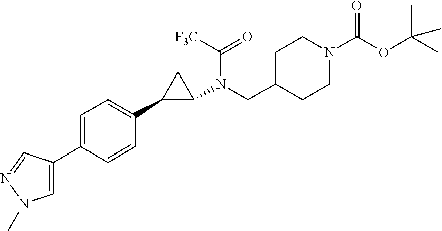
C1=C(C2=CN(C)N=C2)C=CC(C2CC2N(C([F3C])=O)CC2CCN(C(OC(C)(C)C)=O)CC2)=C1
